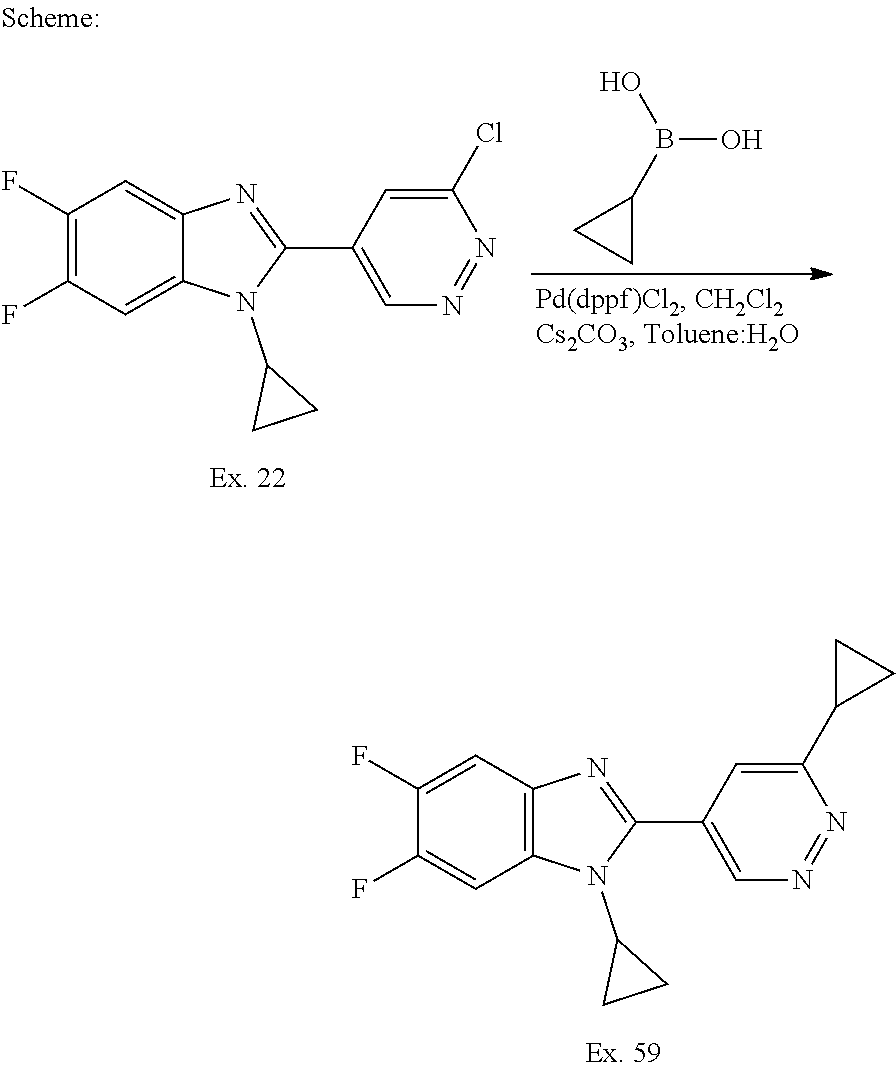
C1(F)=CC2=C(C=C1F)N(C1CC1)C(C1=CN=NC(C3CC3)=C1)=N2.C1(F)=C(F)C=C2C(=C1)N=C(C1=CN=NC(Cl)=C1)N2C1CC1.B(O)(C1CC1)O
